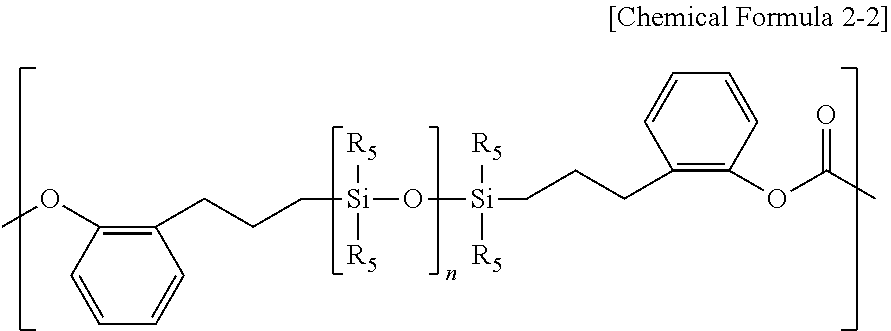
C([Si]([R5])([R5])O[Si]([R5])([R5])CCCC1=C(OC(C)=O)C=CC=C1)CCC1=C(OC)C=CC=C1
